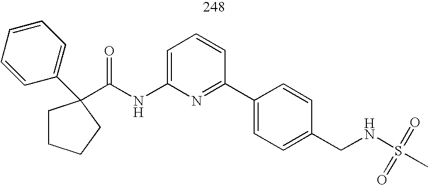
C1=CC=CC=C1C1(C(NC2=CC=CC(C3=CC=C(CNS(C)(=O)=O)C=C3)=N2)=O)CCCC1
